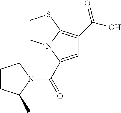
C1=C(C(=O)N2CCCC2C)N2C(=C1C(O)=O)SCC2
